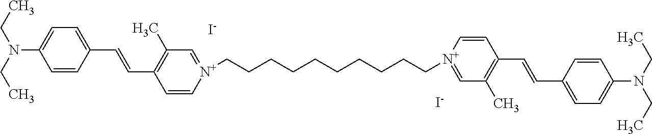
C1=CC(C=CC2=C(C)C=[N+](CCCCCCCCCC[N+]3=CC(C)=C(C=CC4=CC=C(N(CC)CC)C=C4)C=C3)C=C2)=CC=C1N(CC)CC.[I-].[I-]
